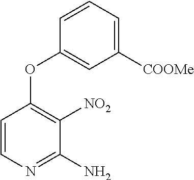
C1=CN=C(N)C([NO2])=C1OC1=CC([COOMe])=CC=C1
